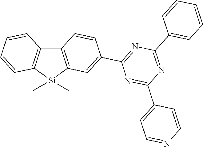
C12=C([Si](C)(C)C3=C1C=CC=C3)C=C(C1=NC(C3=CC=CC=C3)=NC(C3=CC=NC=C3)=N1)C=C2
